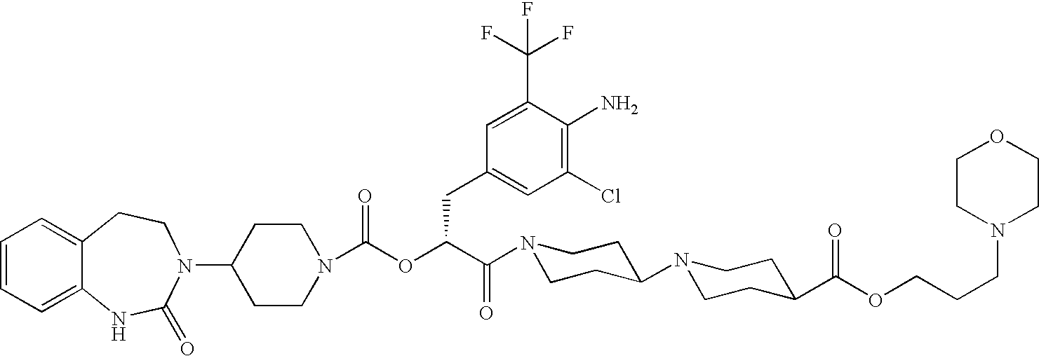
C1(N2C(=O)NC3=CC=CC=C3CC2)CCN(C(OC(C(N2CCC(N3CCC(C(OCCCN4CCOCC4)=O)CC3)CC2)=O)CC2=CC(Cl)=C(N)C(C(F)(F)F)=C2)=O)CC1
